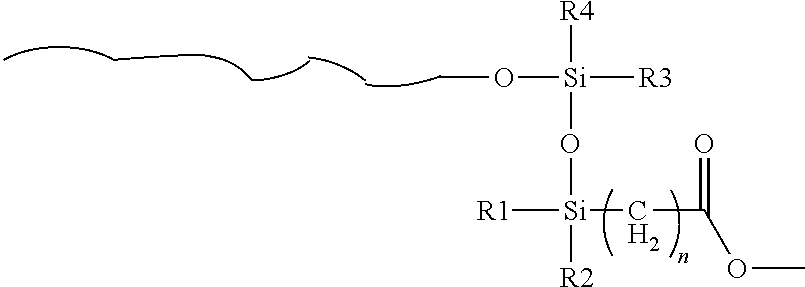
[R1][Si](CC(OC)=O)(O[Si]([R4])(OC)[R3])[R2]
